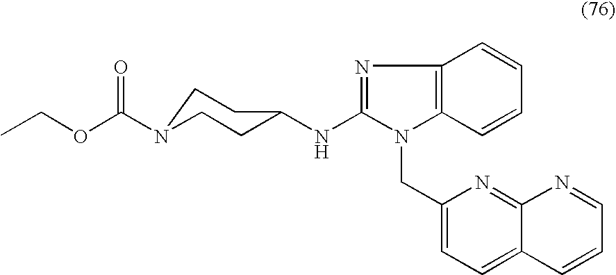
CCOC(N1CCC(NC2=NC3=C(N2CC2=CC=C4C(=N2)N=CC=C4)C=CC=C3)CC1)=O
